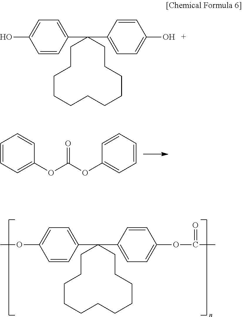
OC1=CC=C(C2(C3=CC=C(O)C=C3)CCCCCCCCCCC2)C=C1.O(C1=CC=C(C2(C3=CC=C(OC(C)=O)C=C3)CCCCCCCCCCC2)C=C1)C.C1=CC=C(OC(OC2=CC=CC=C2)=O)C=C1
